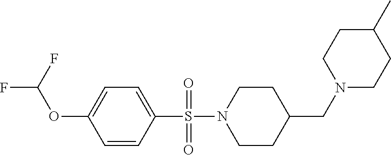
N1(S(C2=CC=C(OC(F)F)C=C2)(=O)=O)CCC(CN2CCC(C)CC2)CC1
